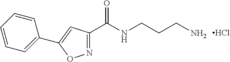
N1=C(C(NCCCN)=O)C=C(C2=CC=CC=C2)O1.Cl
